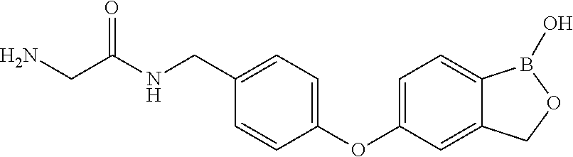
C1=C(CNC(CN)=O)C=CC(OC2=CC=C3C(=C2)COB3O)=C1
